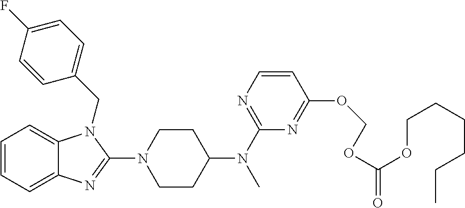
C1=CC=C2C(=C1)N(CC1=CC=C(F)C=C1)C(N1CCC(N(C3=NC=CC(OCOC(=O)OCCCCCC)=N3)C)CC1)=N2
